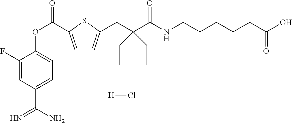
C1(F)=CC(C(N)=N)=CC=C1OC(=O)C1=CC=C(CC(C(=O)NCCCCCC(O)=O)(CC)CC)S1.[H]Cl
